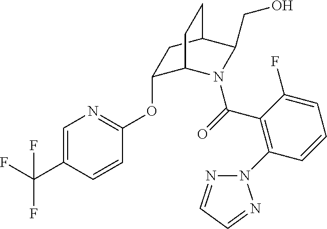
C1=C(C(F)(F)F)C=CC(OC2C3N(C(=O)C4=C(N5N=CC=N5)C=CC=C4F)C(CO)C(C2)CC3)=N1
